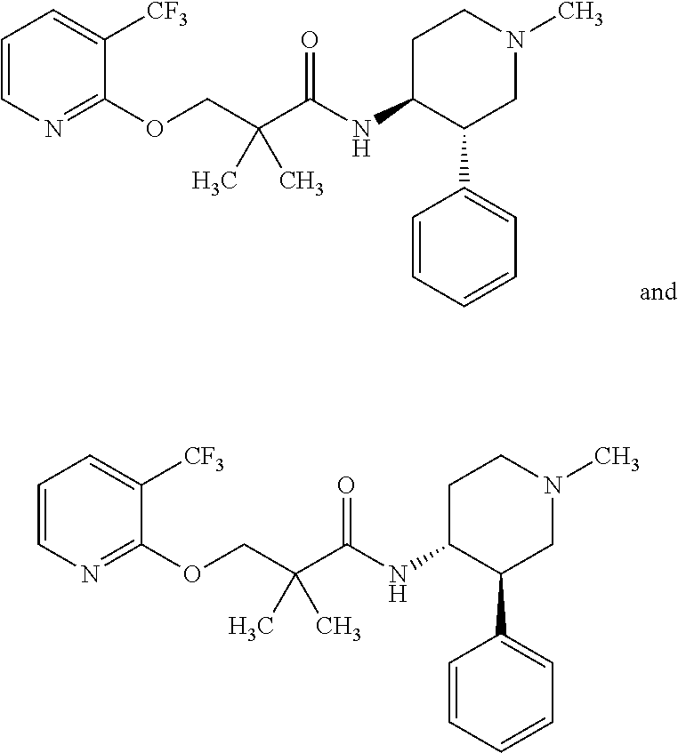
C1=CN=C(OCC(C(NC2C(C3=CC=CC=C3)CN(C)CC2)=O)(C)C)C([CF3])=C1.C1=CN=C(OCC(C(NC2C(C3=CC=CC=C3)CN(C)CC2)=O)(C)C)C([CF3])=C1
